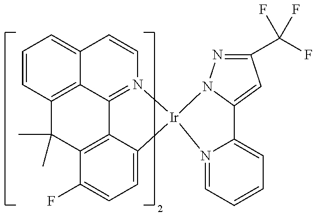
C1=CC2=C3C(=C1)C=CN1=C3C3=C(C(F)=CC=C3[Ir]13N1N=C(C(F)(F)F)C=C1C1=CC=CC=N13)C2(C)C
